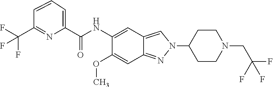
C1(NC(C2=CC=CC(C(F)(F)F)=N2)=O)=CC2=CN(C3CCN(CC(F)(F)F)CC3)N=C2C=C1OC
